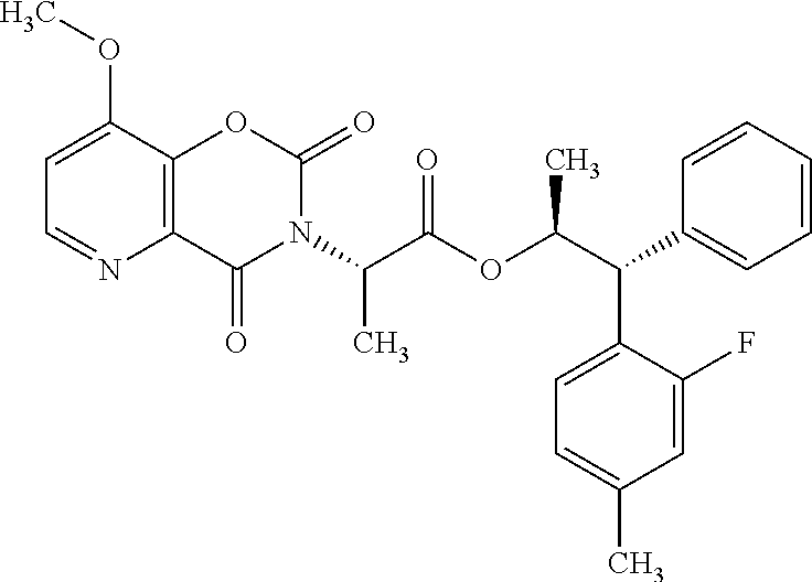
C12=C(C(OC)=CC=N1)OC(=O)N(C(C(OC(C(C1=CC=CC=C1)C1=CC=C(C)C=C1F)C)=O)C)C2=O
